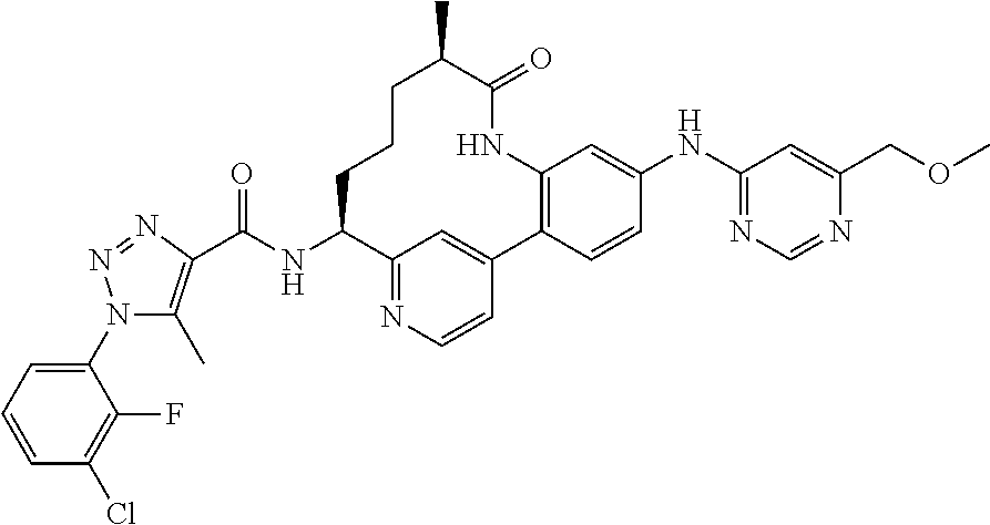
C12=NC=CC(=C1)C1=C(C=C(NC3=NC=NC(COC)=C3)C=C1)NC(=O)C(C)CCCC2NC(C1=C(C)N(C2=CC=CC(Cl)=C2F)N=N1)=O
